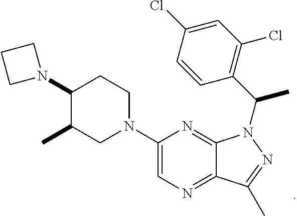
N1=C2C(=NC=C1N1CCC(N3CCC3)C(C)C1)C(C)=NN2C(C1=C(Cl)C=C(Cl)C=C1)C
